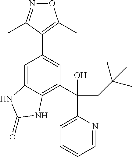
O1N=C(C)C(C2=CC(C(CC(C)(C)C)(O)C3=CC=CC=N3)=C3C(=C2)NC(=O)N3)=C1C
